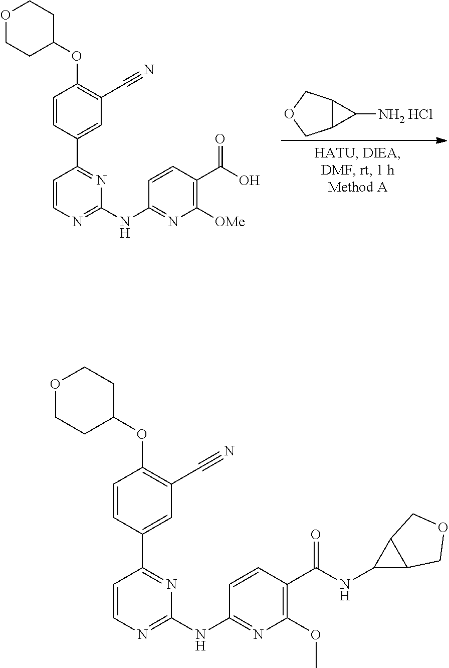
OC(C1=C([OMe])N=C(NC2=NC=CC(C3=CC(C#N)=C(OC4CCOCC4)C=C3)=N2)C=C1)=O.C12C(COC1)C2[NH2 HCl].N1=C(NC2=NC(OC)=C(C(=O)NC3C4C3COC4)C=C2)N=C(C2=CC(C#N)=C(OC3CCOCC3)C=C2)C=C1
